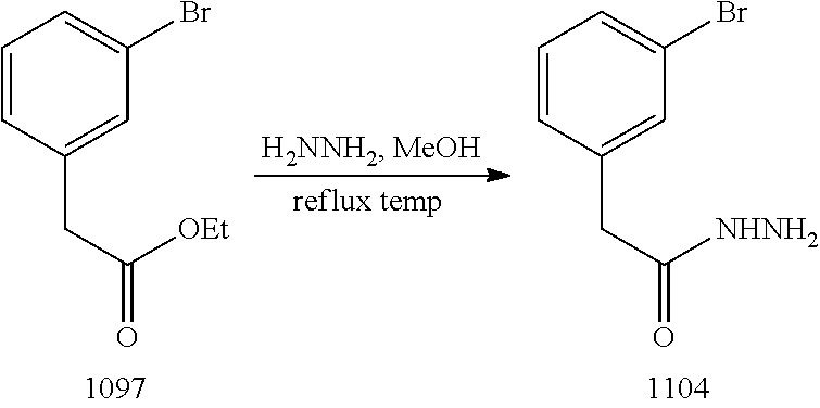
C1=CC(CC([OEt])=O)=CC(Br)=C1.C1=CC(CC([NHNH2])=O)=CC(Br)=C1
